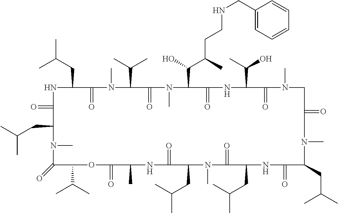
N1C(=O)C(CC(C)C)N(C)C(=O)C(C(C)C)OC(=O)C(C)NC(=O)C(CC(C)C)N(C)C(=O)C(CC(C)C)NC(=O)C(CC(C)C)N(C)C(=O)CN(C)C(=O)C(C(C)O)NC(=O)C(C(O)C(CCNCC2=CC=CC=C2)C)N(C)C(=O)C(C(C)C)N(C)C(=O)C1CC(C)C
